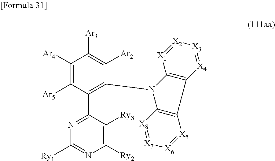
C1([Ar4])=C([Ar5])C(C2=NC([Ry1])=NC([Ry2])=C2[Ry3])=C(N2C3=C(C4=C2[X8]=[X7][X6]=[X5]4)[X4]=[X3][X2]=[X1]3)C([Ar2])=C1[Ar3]
